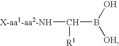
[X-aa1-aa2-NH]C([R1])B(O)[OH]
